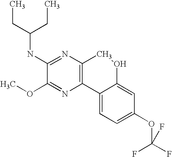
C1(NC(CC)CC)=NC2=C(N=C1OC)C1=CC=C(OC(F)(F)F)C=C1OC2
